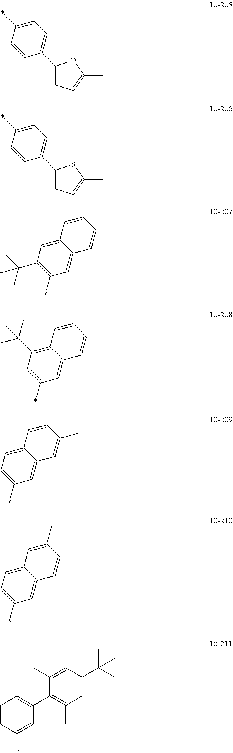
C1(C2=CC=C(*)C=C2)=CC=C(C)O1.C1(C2=CC=C(*)C=C2)=CC=C(C)S1.C1=C2C(=CC(C(C)(C)C)=C1*)C=CC=C2.C1=C2C(=C(C(C)(C)C)C=C1*)C=CC=C2.C1=C2C(=CC=C1*)C=CC(C)=C2.C1=C2C(=CC=C1*)C=C(C)C=C2.C1=CC(*)=CC(C2=C(C)C=C(C(C)(C)C)C=C2C)=C1
